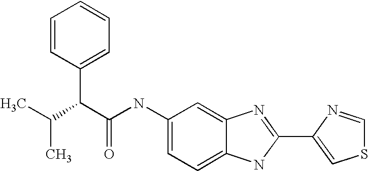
C1=C2C(=CC=C1NC(C(C1=CC=CC=C1)C(C)C)=O)NC(C1=CSC=N1)=N2
